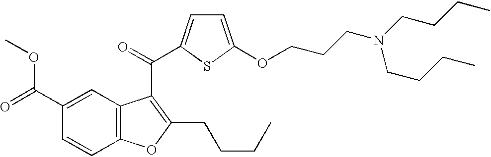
C12=C(C=C(C(=O)OC)C=C1)C(C(=O)C1=CC=C(OCCCN(CCCC)CCCC)S1)=C(CCCC)O2
